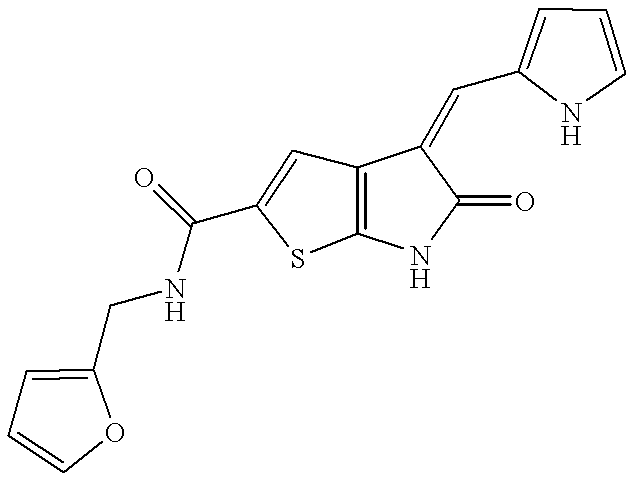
C12=C(NC(=O)C1=CC1=CC=CN1)SC(C(NCC1=CC=CO1)=O)=C2
